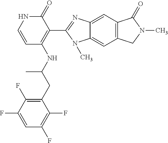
C1(=O)NC=CC(NC(CC2=C(F)C(F)=CC(F)=C2F)C)=C1C1=NC2=CC3=C(C=C2N1C)CN(C)C3=O
